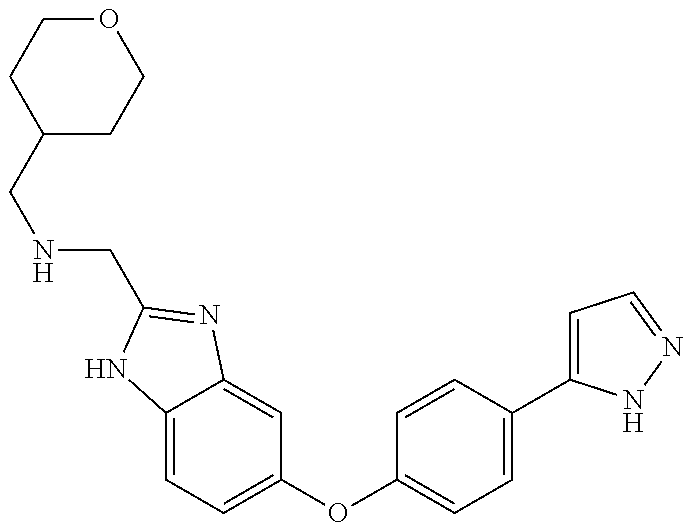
C12=CC=C(OC3=CC=C(C4=CC=NN4)C=C3)C=C1N=C(CNCC1CCOCC1)N2
